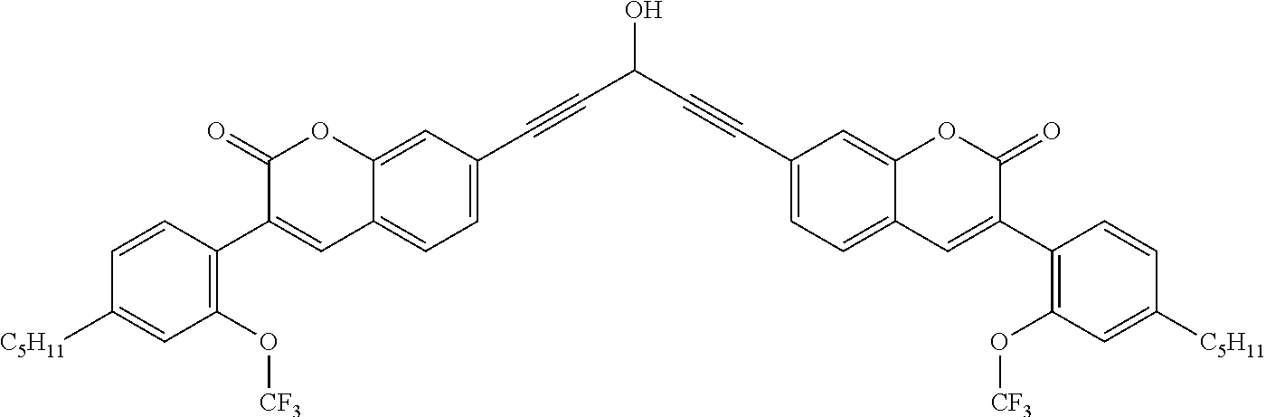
C1(C#CC(C#CC2=CC=C3C(=C2)OC(=O)C(C2=C(O[CF3])C=C([C5H11])C=C2)=C3)O)=CC=C2C(=C1)OC(=O)C(C1=C(O[CF3])C=C([C5H11])C=C1)=C2
